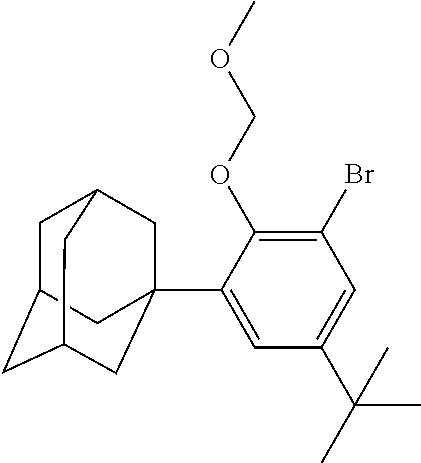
C1C2CC3CC(C4=CC(C(C)(C)C)=CC(Br)=C4OCOC)(CC1C3)C2
